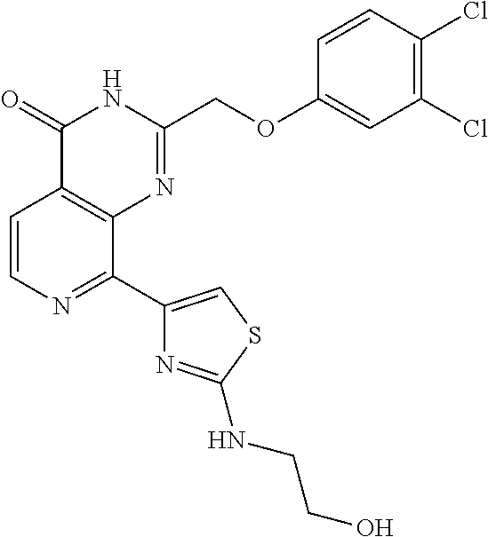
C1=CN=C(C2=CSC(NCCO)=N2)C2=C1C(=O)NC(COC1=CC(Cl)=C(Cl)C=C1)=N2
